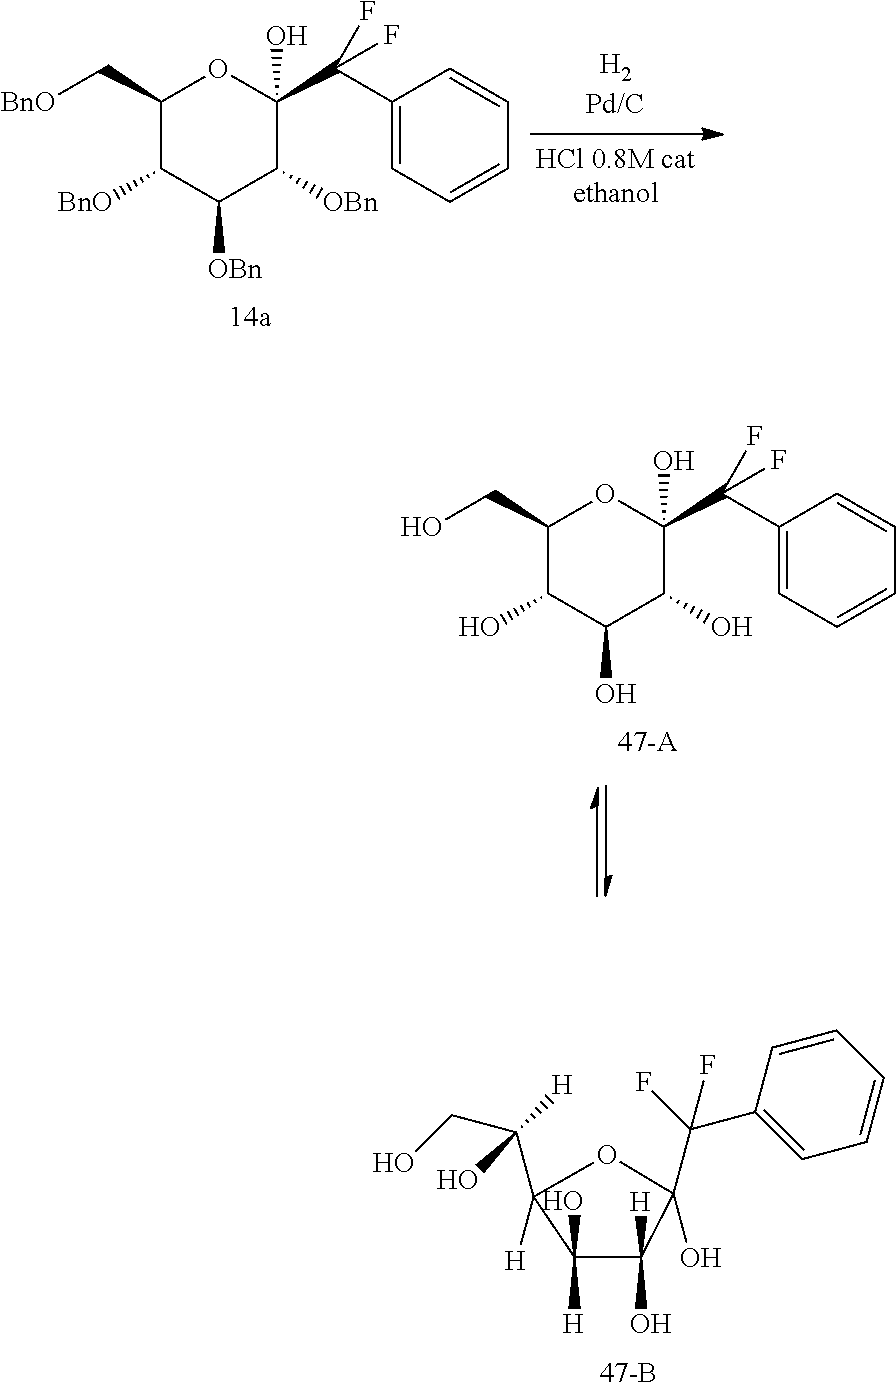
C1(O)([H])C(O)([H])C(C(F)(C2=CC=CC=C2)F)(O)OC1(C(CO)([H])O)[H].C1(C[BnO])C([BnO])C([OBn])C([OBn])C(C(C2=CC=CC=C2)(F)F)(O)O1.C1(CO)C(O)C(O)C(O)C(C(C2=CC=CC=C2)(F)F)(O)O1
